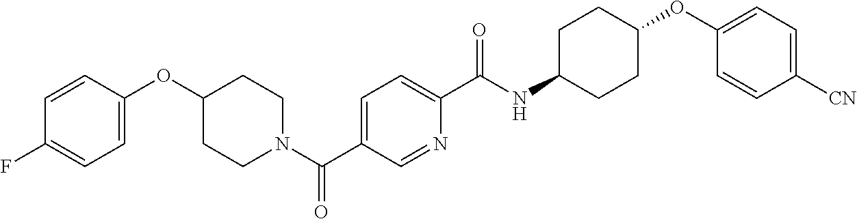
C1=C(OC2CCN(C(C3=CC=C(C(NC4CCC(OC5=CC=C([CN])C=C5)CC4)=O)N=C3)=O)CC2)C=CC(F)=C1
